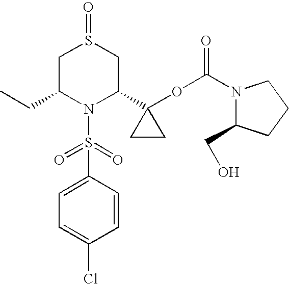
C1=C(S(=O)(=O)N2C(C3(OC(=O)N4C(CO)CCC4)CC3)CS(=O)CC2CC)C=CC(Cl)=C1
